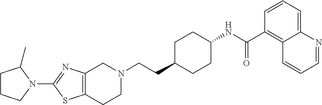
C1(N2C(C)CCC2)=NC2=C(S1)CCN(CCC1CCC(NC(C3=C4C(=CC=C3)N=CC=C4)=O)CC1)C2
